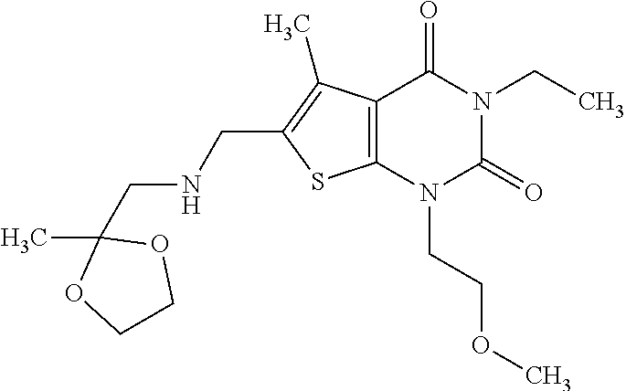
C12=C(N(CCOC)C(=O)N(CC)C1=O)SC(CNCC1(C)OCCO1)=C2C
